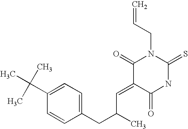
C=CCN1C(=O)C(=CC(CC2=CC=C(C(C)(C)C)C=C2)C)C(=O)NC1=S
